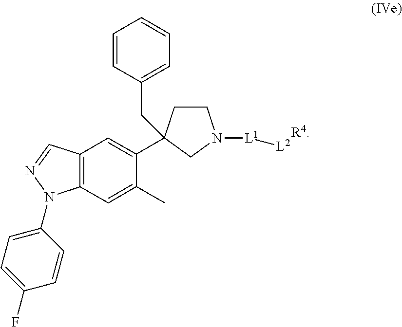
C1=C(N2C3=C(C=N2)C=C(C2(CC4=CC=CC=C4)CN([L1][L2])CC2)C(C)=C3)C=CC(F)=C1.[R4]
